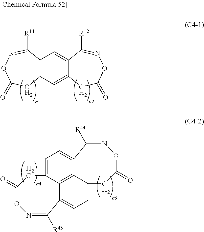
C12=C(C=C3C(=C1)C([R12])=NOC(=O)C3)CC(=O)ON=C2[R11].C1=C2C3=C4C(=C1)C([R44])=NOC(=O)CC4=CC=C3C([R43])=NOC(=O)C2
